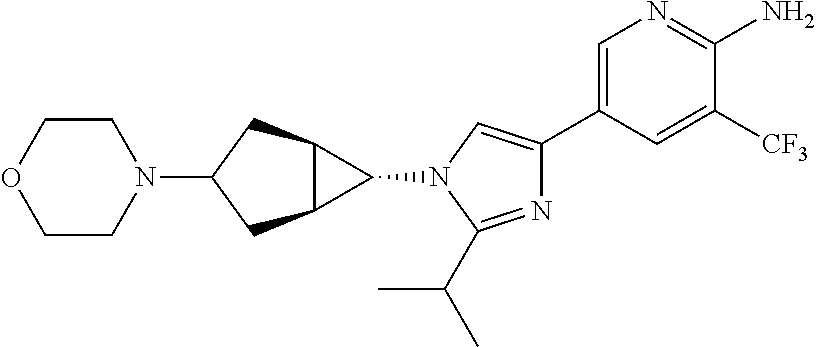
C1=C(C2=CN(C3C4C3CC(N3CCOCC3)C4)C(C(C)C)=N2)C=C([CF3])C(N)=N1
